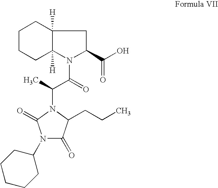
C1CCC2([H])C([H])(C1)CC(C(O)=O)N2C(C(C)N1C(CCC)C(=O)N(C2CCCCC2)C1=O)=O
